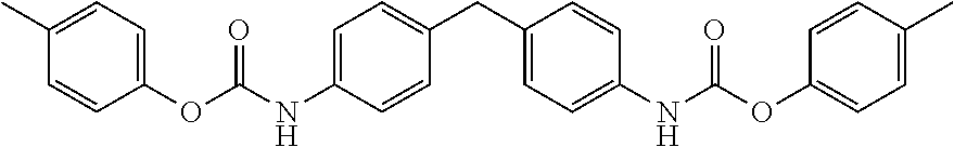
C1=CC(OC(=O)NC2=CC=C(CC3=CC=C(NC(=O)OC4=CC=C(C)C=C4)C=C3)C=C2)=CC=C1C
